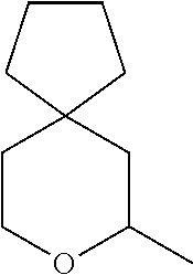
C1CCC2(C1)CCOC(C)C2
